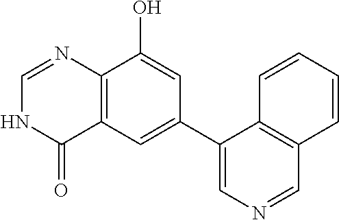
C12=C(C=C(C3=CN=CC4=C3C=CC=C4)C=C1O)C(=O)NC=N2
